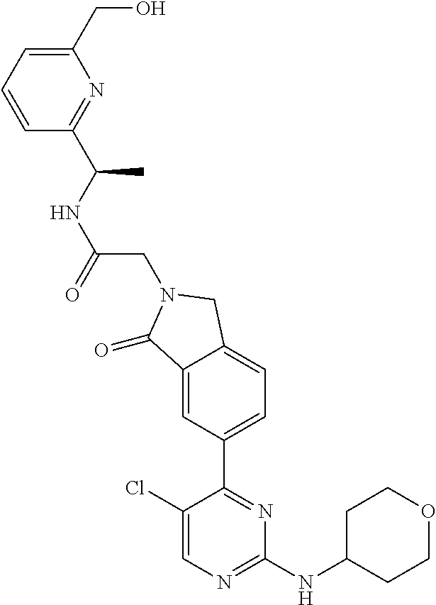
C1(Cl)=CN=C(NC2CCOCC2)N=C1C1=CC=C2C(=C1)C(=O)N(CC(NC(C)C1=NC(CO)=CC=C1)=O)C2
